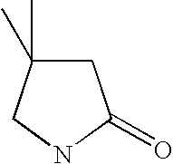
C1C(C)(C)CNC1=O
